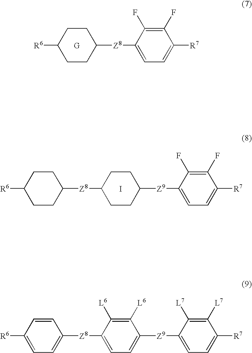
C1([R6])CCC([Z8]C2=CC=C([R7])C(F)=C2F)CC1.[G].C1([R6])CCC([Z8]C2CCC([Z9]C3=CC=C([R7])C(F)=C3F)CC2)CC1.I.C1=C([Z9]C2=CC=C([Z8]C3=CC=C([R6])C=C3)C([L6])=C2[L6])C([L7])=C([L7])C([R7])=C1
